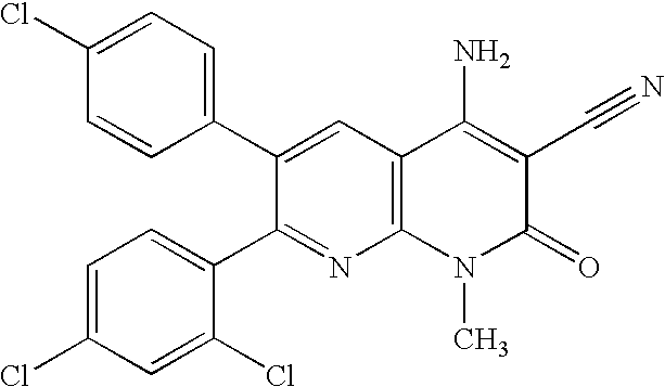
C1(Cl)=CC=C(C2=CC3=C(N=C2C2=CC=C(Cl)C=C2Cl)N(C)C(=O)C(C#N)=C3N)C=C1
